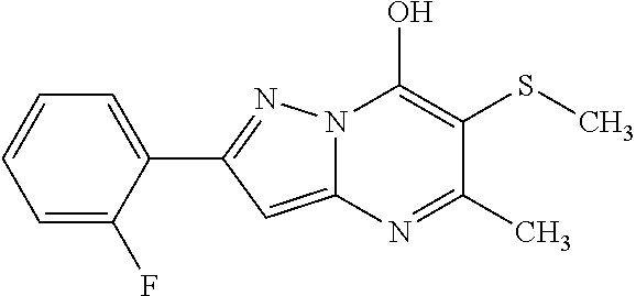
C12=CC(C3=CC=CC=C3F)=NN1C(O)=C(SC)C(C)=N2
